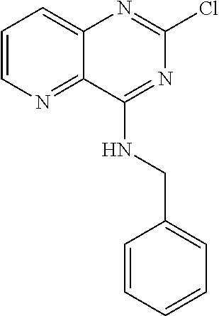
ClC1=NC2=CC=CN=C2C(NCC2=CC=CC=C2)=N1
